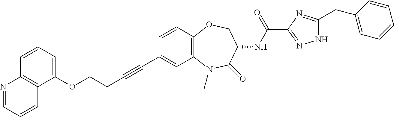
N1=CC=CC2=C1C=CC=C2OCCC#CC1=CC2=C(C=C1)OCC(NC(C1=NNC(CC3=CC=CC=C3)=N1)=O)C(=O)N2C
